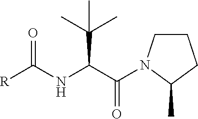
[R]C(NC(C(C)(C)C)C(=O)N1CCCC1C)=O
